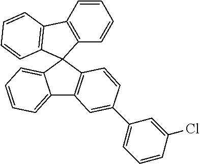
C12=CC=CC=C1C1(C3=C2C=C(C2=CC=CC(Cl)=C2)C=C3)C2=C(C=CC=C2)C2=C1C=CC=C2
